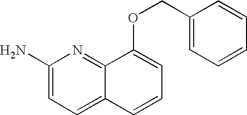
C1(N)=CC=C2C(=N1)C(OCC1=CC=CC=C1)=CC=C2
